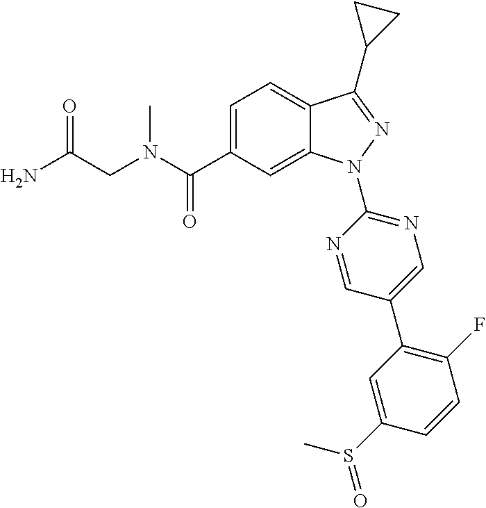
C(N(C)C(C1=CC=C2C(=C1)N(C1=NC=C(C3=C(F)C=CC(S(=O)C)=C3)C=N1)N=C2C1CC1)=O)C(=O)N
